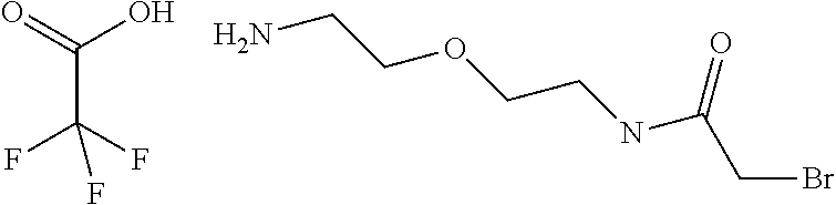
O=C(O)C(F)(F)F.NCCOCCNC(=O)CBr
